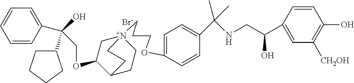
[Br-].C(OC1C[N+]2(CCCOC3=CC=C(C(NCC(C4=CC([CH2OH])=C(O)C=C4)O)(C)C)C=C3)CCC1CC2)C(C1=CC=CC=C1)(O)C1CCCC1
